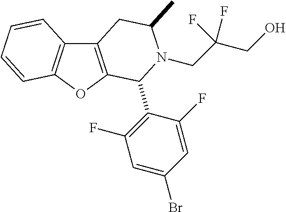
C1(F)=CC(Br)=CC(F)=C1C1C2=C(C3=C(O2)C=CC=C3)CC(C)N1CC(CO)(F)F
